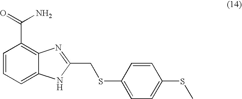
C1=CC=C2C(=C1C(=O)N)N=C(CSC1=CC=C(SC)C=C1)[N H]2
